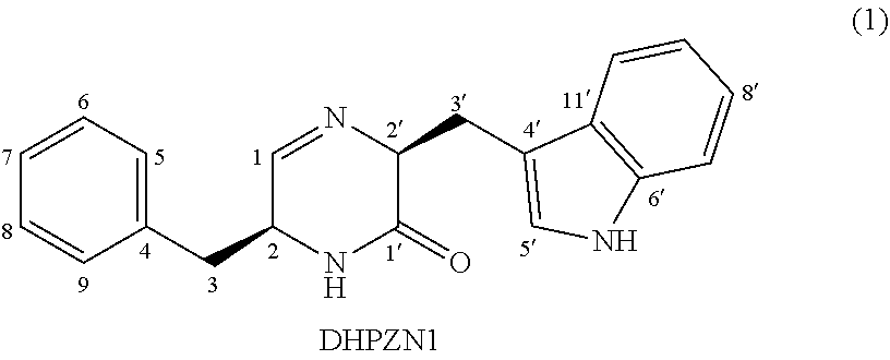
C1=CC=C(CC2C=NC(CC3=CNC4=C3C=CC=C4)C(=O)N2)C=C1
